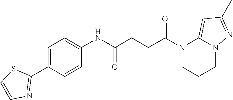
N1(C(=O)CCC(=O)NC2=CC=C(C3=NC=CS3)C=C2)CCCN2C1=CC(C)=N2
